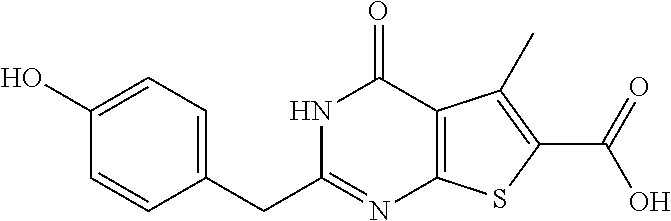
C1(O)=CC=C(CC2=NC3=C(C(=O)N2)C(C)=C(C(O)=O)S3)C=C1
